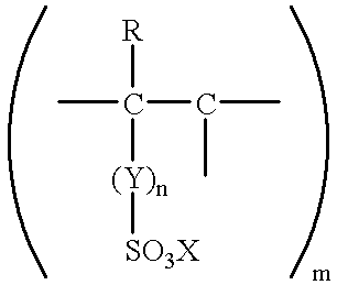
CC([R])(C(C)C)[(Y)n][SO3X]
